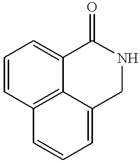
C1=CC2=C3C(=C1)C(=O)NCC3=CC=C2
